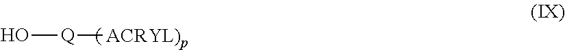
O[Q][ACRYL)p]
